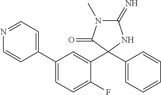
C1(=N)N(C)C(=O)C(C2=CC=CC=C2)(C2=CC(C3=CC=NC=C3)=CC=C2F)N1
